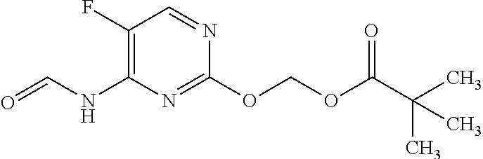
C1(F)=C(NC=O)N=C(OCOC(C(C)(C)C)=O)N=C1
